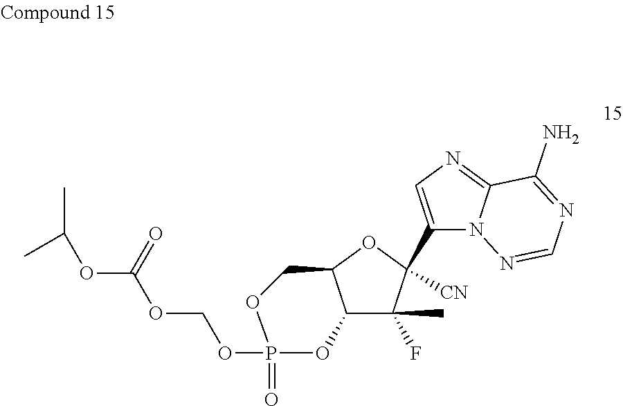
C12C(F)(C)C(C3=CN=C4N3N=CN=C4N)([CN])OC1COP(=O)(OCOC(OC(C)C)=O)O2
